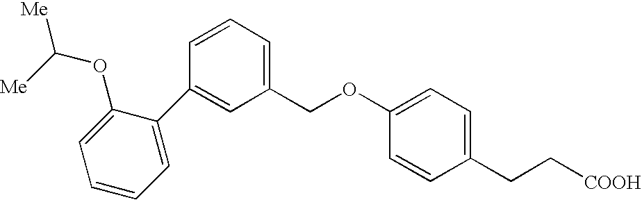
C1(C2=CC(COC3=CC=C(CC[COOH])C=C3)=CC=C2)=CC=CC=C1OC([Me])[Me]
